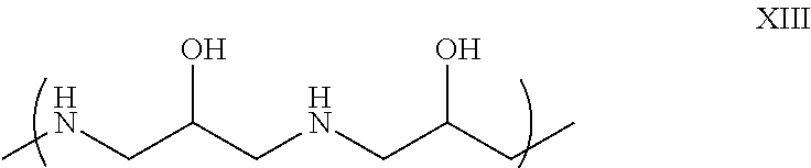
CNCC(CNCC(CC)O)O
